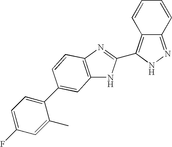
C12=NNC(C3=NC4=C(N3)C=C(C3=CC=C(F)C=C3C)C=C4)=C1C=CC=C2
